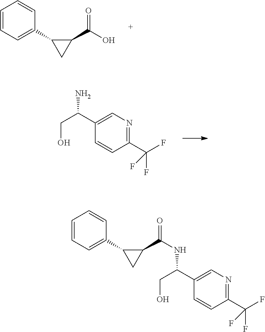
C1=CC=C(C2CC2C(O)=O)C=C1.C1(C(CO)N)=CN=C(C(F)(F)F)C=C1.C1=CC=C(C2CC2C(NC(CO)C2=CN=C(C(F)(F)F)C=C2)=O)C=C1
